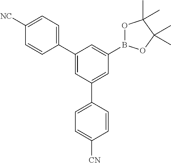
C1(C2=CC(C3=CC=C([CN])C=C3)=CC(B3OC(C)(C)C(C)(C)O3)=C2)=CC=C([NC])C=C1
